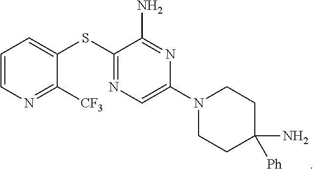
C1=CN=C([CF3])C(SC2=NC=C(N3CCC([Ph])(N)CC3)N=C2N)=C1
